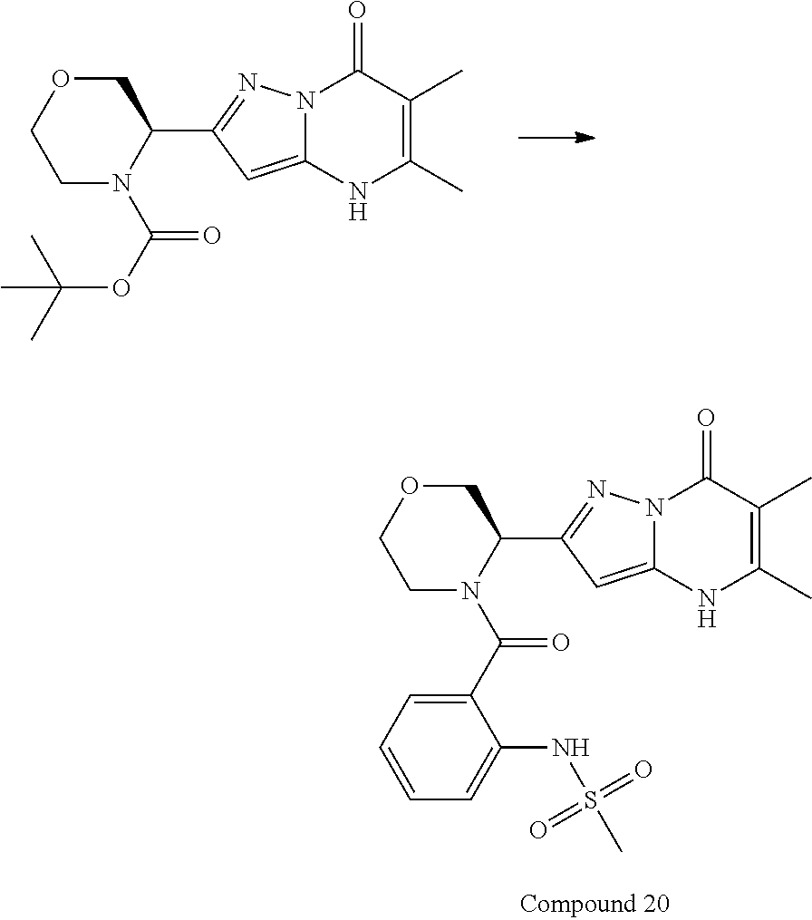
C1OCCN(C(OC(C)(C)C)=O)C1C1=NN2C(=C1)NC(C)=C(C)C2=O.C1OCCN(C(C2=CC=CC=C2NS(C)(=O)=O)=O)C1C1=NN2C(=C1)NC(C)=C(C)C2=O
